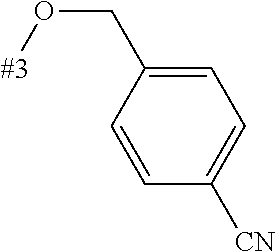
[#3]OCC1=CC=C([CN])C=C1
